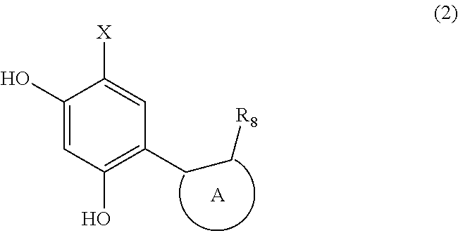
C1(O)=CC(O)=C(CC[R8])C=C1[X].[A]
